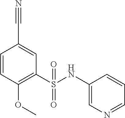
C1=CC(OC)=C(S(=O)(=O)NC2=CN=CC=C2)C=C1C#N
